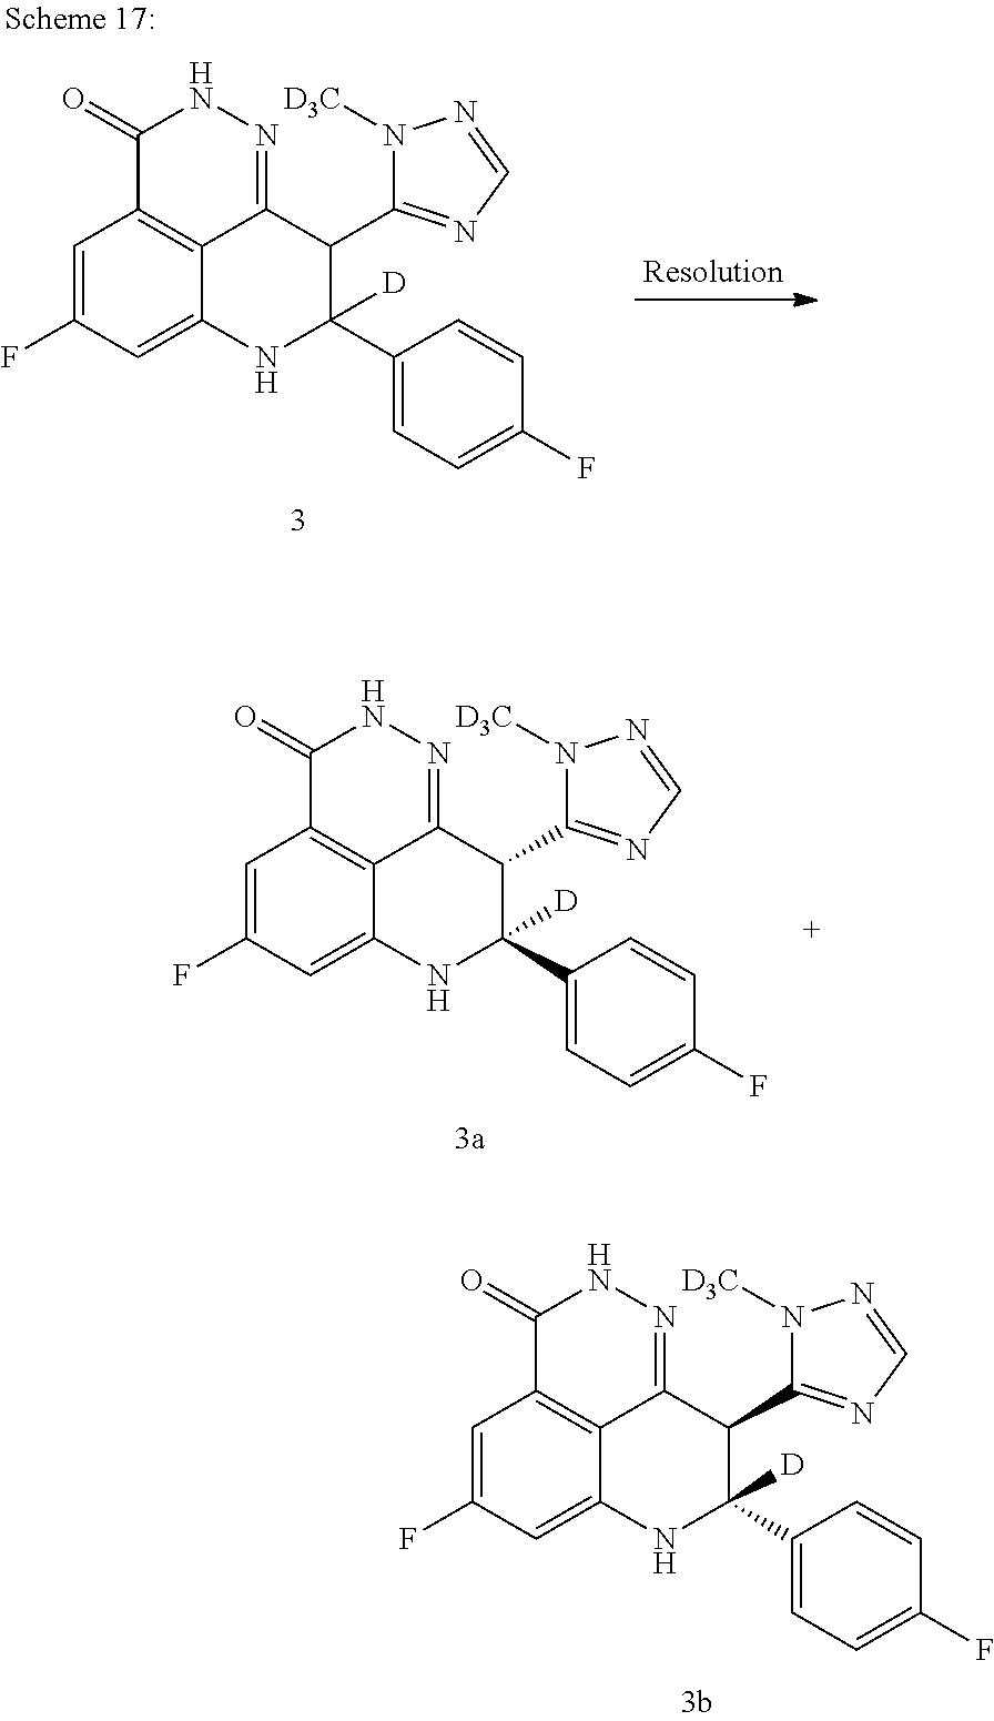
N1([D3C])C(C2C3=NNC(=O)C4=C3C(=CC(F)=C4)NC2(C2=CC=C(F)C=C2)[D])=NC=N1.N1([D3C])C(C2C3=NNC(=O)C4=C3C(=CC(F)=C4)NC2(C2=CC=C(F)C=C2)[D])=NC=N1.N1([D3C])C(C2C3=NNC(=O)C4=C3C(=CC(F)=C4)NC2(C2=CC=C(F)C=C2)[D])=NC=N1
